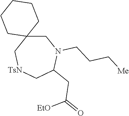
C1C2(C[TsN]CC(CC(=O)[EtO])N1CCC[Me])CCCCC2
